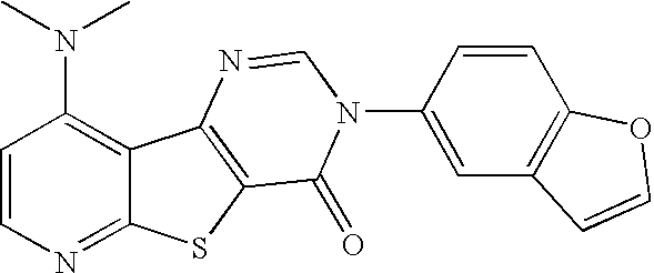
C12=NC=CC(N(C)C)=C1C1=C(S2)C(=O)N(C2=CC3=C(C=C2)OC=C3)C=N1
